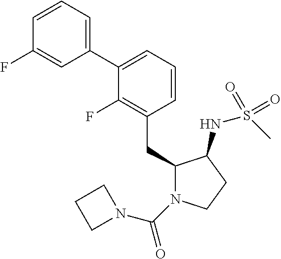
C1(C2=CC=CC(CC3N(C(N4CCC4)=O)CCC3NS(C)(=O)=O)=C2F)=CC=CC(F)=C1
